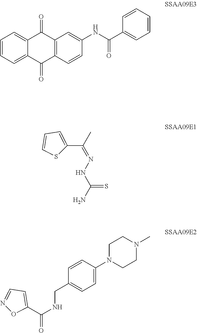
C1=CC=C2C(=C1)C(=O)C1=C(C2=O)C=CC(NC(C2=CC=CC=C2)=O)=C1.C1=CSC(C(C)=NNC(N)=S)=C1.C1=C(C(=O)NCC2=CC=C(N3CCN(C)CC3)C=C2)ON=C1
